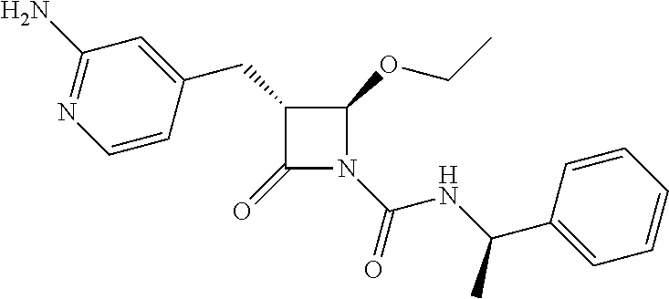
C1(CC2=CC(N)=NC=C2)C(=O)N(C(=O)NC(C2=CC=CC=C2)C)C1OCC
